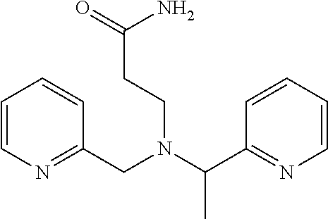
C(N(C(C1=NC=CC=C1)C)CCC(=O)N)C1=NC=CC=C1
